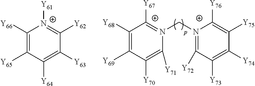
C1([Y68])=C([Y69])C([Y70])=C([Y71])N(CN2=C([Y72])C([Y73])=C([Y74])C([Y75])=C2[Y76])=C1[Y67].C1([Y66])=C([Y65])C([Y64])=C([Y63])C([Y62])=[N+]1[Y61]
